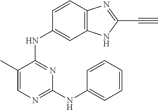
N(C1=NC(NC2=CC=CC=C2)=NC=C1C)C1=CC2=C(C=C1)N=C(C#C)N2
